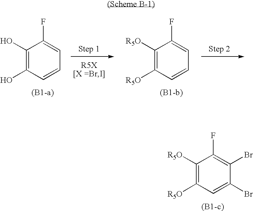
C1(O)=C(O)C=CC=C1F.C1([R5O])=C([R5O])C=CC=C1F.C1([R5O])=C([R5O])C=C(Br)C(Br)=C1F
